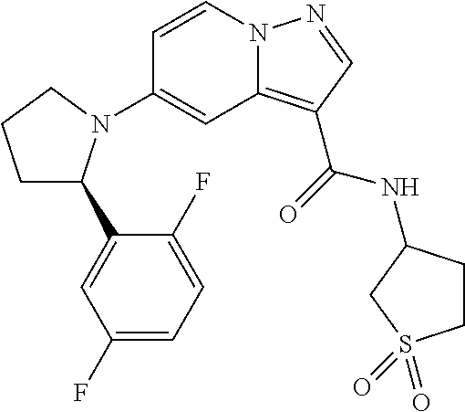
C1=CN2C(=C(C(=O)NC3CCS(=O)(=O)C3)C=N2)C=C1N1C(C2=CC(F)=CC=C2F)CCC1
